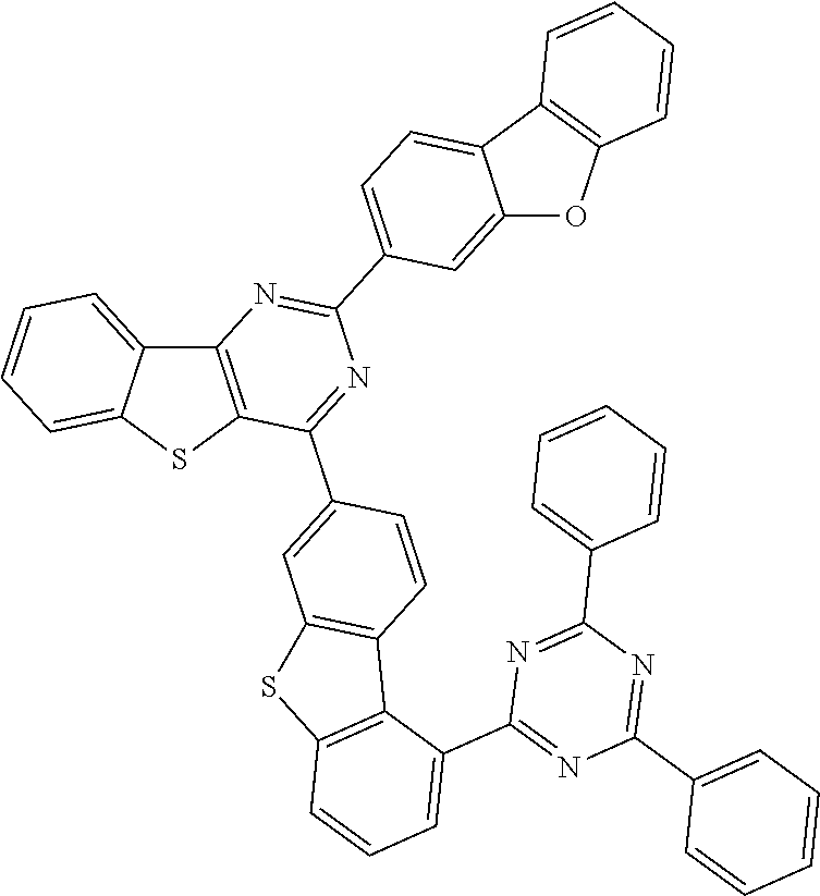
C12=C(SC3=CC=CC=C13)C(C1=CC3=C(C=C1)C1=C(S3)C=CC=C1C1=NC(C3=CC=CC=C3)=NC(C3=CC=CC=C3)=N1)=NC(C1=CC=C3C(=C1)OC1=C3C=CC=C1)=N2
